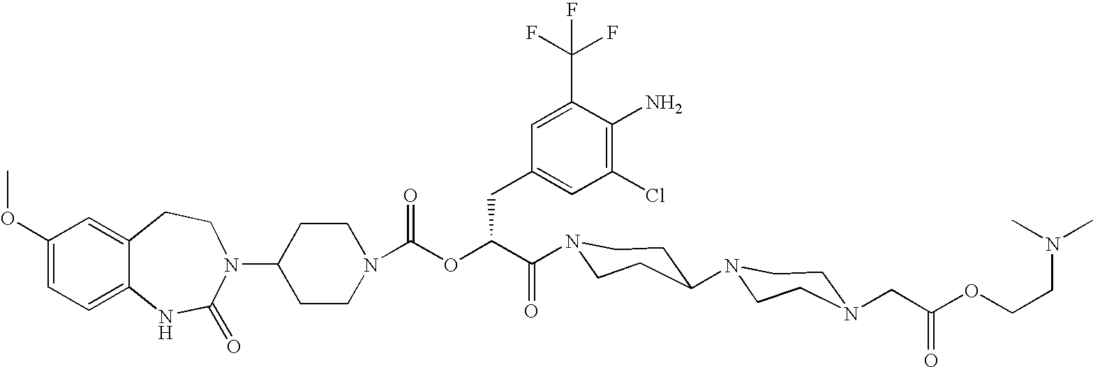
C12=CC(OC)=CC=C1NC(=O)N(C1CCN(C(OC(C(=O)N3CCC(N4CCN(CC(OCCN(C)C)=O)CC4)CC3)CC3=CC(Cl)=C(N)C(C(F)(F)F)=C3)=O)CC1)CC2
